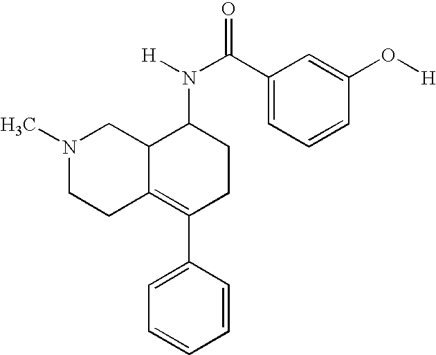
N1(C)CCC2=C(C3=CC=CC=C3)CCC(N(C(C3=CC=CC(O[H])=C3)=O)[H])C2C1
